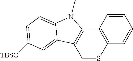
C12=C(C=CC=C1)SCC1=C2N(C)C2=CC=C([TBSO])C=C12
